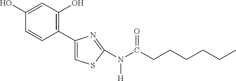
C1(O)=CC(O)=C(C2=CSC(N(C(CCCCCC)=O)[H])=N2)C=C1
